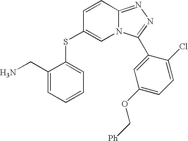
C1=CC2=NN=C(C3=CC(OC[Ph])=CC=C3Cl)N2C=C1SC1=CC=CC=C1CN
